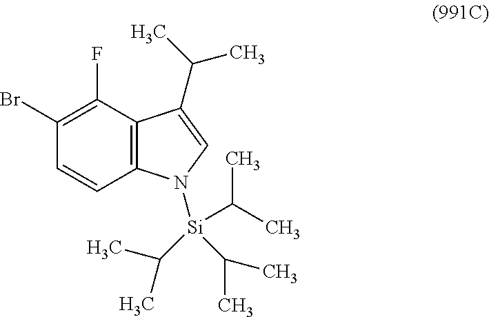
C1=CC2=C(C(F)=C1Br)C(C(C)C)=CN2[Si](C(C)C)(C(C)C)C(C)C
